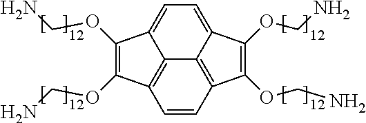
C12=CC=C3C(OCN)=C(OCN)C4=C3C1=C(C=C4)C(OCN)=C2OCN
